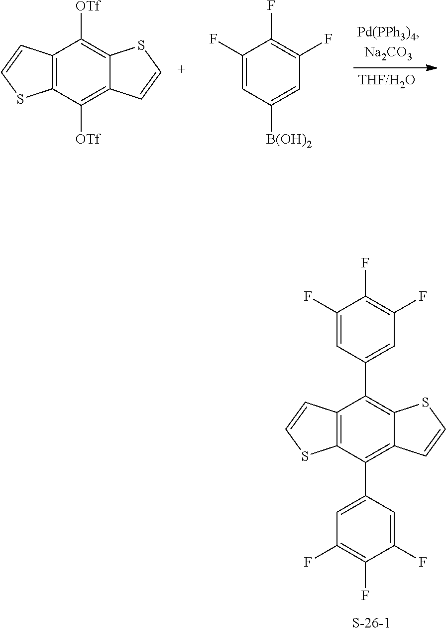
C12=C(C([OTf])=C3C(=C1[OTf])SC=C3)SC=C2.C1(F)=CC([B(OH)2])=CC(F)=C1F.C12=C(C(C3=CC(F)=C(F)C(F)=C3)=C3C(=C1C1=CC(F)=C(F)C(F)=C1)SC=C3)SC=C2
